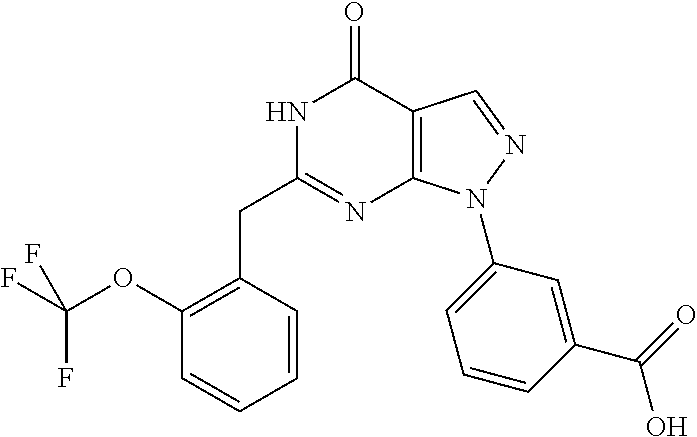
C1(OC(F)(F)F)=C(CC2=NC3=C(C(=O)N2)C=NN3C2=CC=CC(C(=O)O)=C2)C=CC=C1
